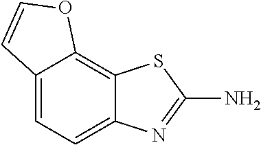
C12=CC=C3C(=C1OC=C2)SC(N)=N3
